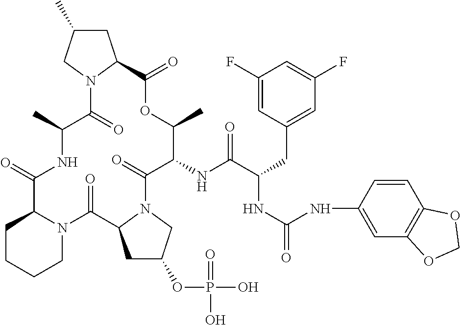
C1CCCN2C1C(=O)NC(C)C(=O)N1C(CC(C)C1)C(=O)OC(C)C(NC(C(CC1=CC(F)=CC(F)=C1)NC(=O)NC1=CC3=C(C=C1)OCO3)=O)C(=O)N1C(C2=O)CC(OP(O)(=O)O)C1
